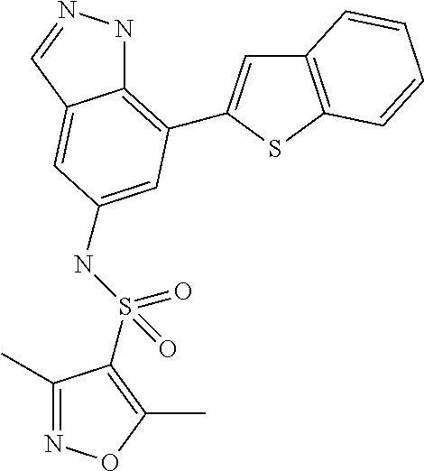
N(C1=CC(C2=CC3=C(S2)C=CC=C3)=C2NN=CC2=C1)S(=O)(=O)C1=C(C)ON=C1C
